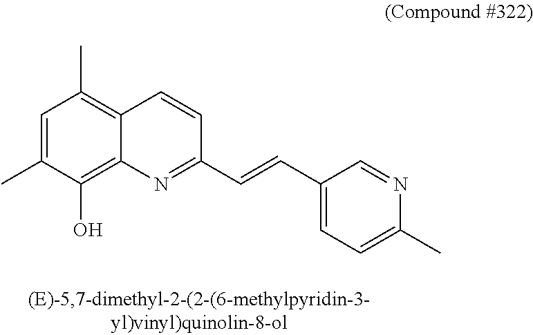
C1=C(C)C(O)=C2C(=C1C)C=CC(C=CC1=CC=C(C)N=C1)=N2
